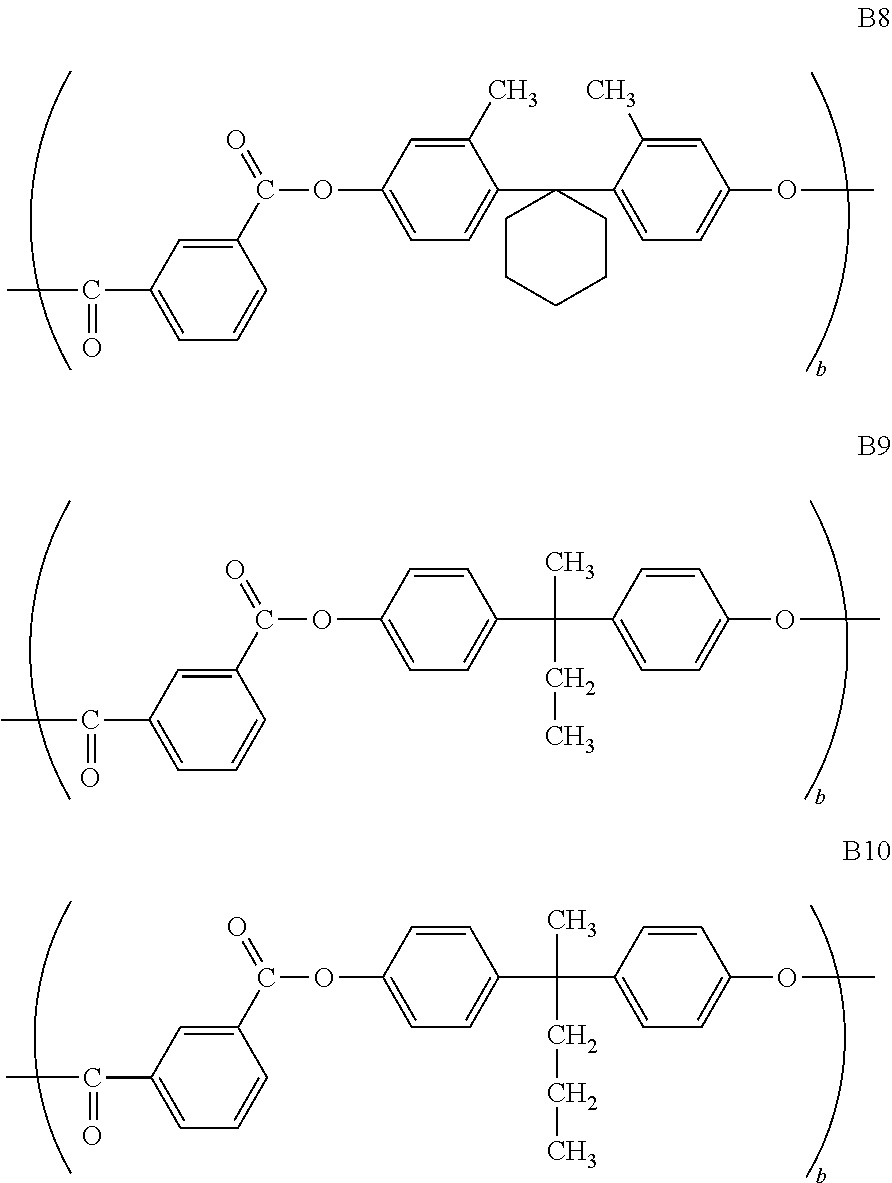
C1(C(=O)OC2=CC=C(C3(C4=CC=C(OC)C=C4C)CCCCC3)C(C)=C2)=CC(C(=O)C)=CC=C1.C1(C(=O)OC2=CC=C(C(C)(C3=CC=C(OC)C=C3)CC)C=C2)=CC(C(=O)C)=CC=C1.C1(C(=O)OC2=CC=C(C(C)(C3=CC=C(OC)C=C3)CCC)C=C2)=CC(C(=O)C)=CC=C1
